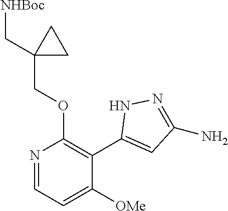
N1=CC=C([OMe])C(C2=CC(N)=NN2)=C1OCC1(C[NHBoc])CC1
